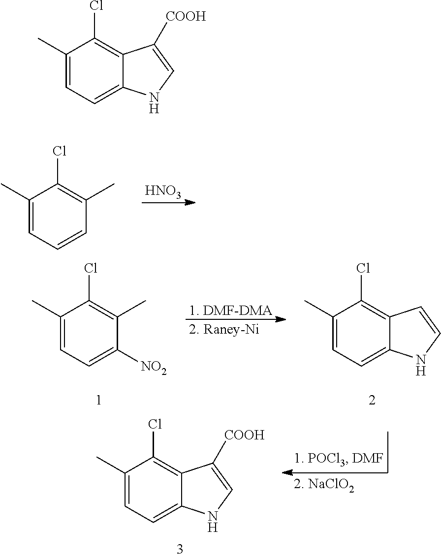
[HNO3].C1(C)=CC=CC(C)=C1Cl.C1(C)=CC=C([NO2])C(C)=C1Cl.[1. DMF-DMA].[2. Raney-Ni].C1(C)=CC=C2C(=C1Cl)C=CN2.C1(C)=CC=C2C(=C1Cl)C([COOH])=CN2.C1(C)=CC=C2C(=C1Cl)C([COOH])=CN2
